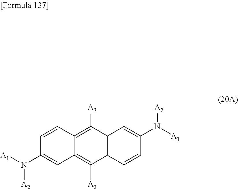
C1=CC2=C([A3])C3=C(C([A3])=C2C=C1N([A1])[A2])C=CC(N([A1])[A2])=C3
